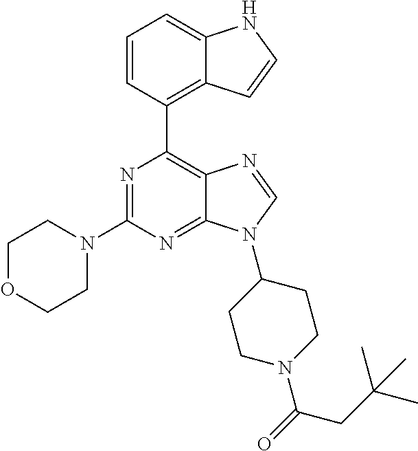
N1=C(N2CCOCC2)N=C2C(=C1C1=C3C(=CC=C1)NC=C3)N=CN2C1CCN(C(=O)CC(C)(C)C)CC1
